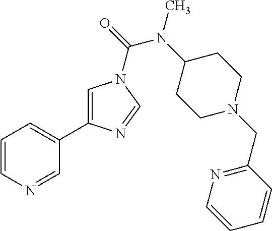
C1=CN=CC(C2=CN(C(=O)N(C3CCN(CC4=NC=CC=C4)CC3)C)C=N2)=C1
